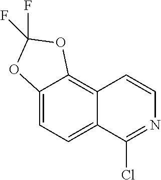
C12=CC=C3C(=C1C=CN=C2Cl)OC(F)(F)O3
